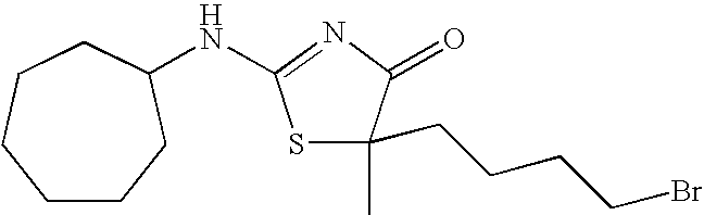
S1C(NC2CCCCCC2)=NC(=O)C1(C)CCCCBr
